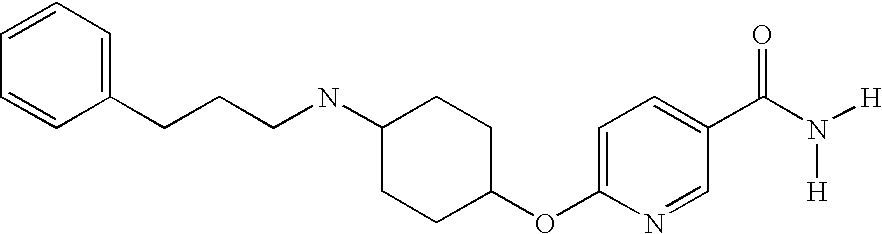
C(CNC1CCC(OC2=CC=C(C(N([H])[H])=O)C=N2)CC1)CC1=CC=CC=C1
